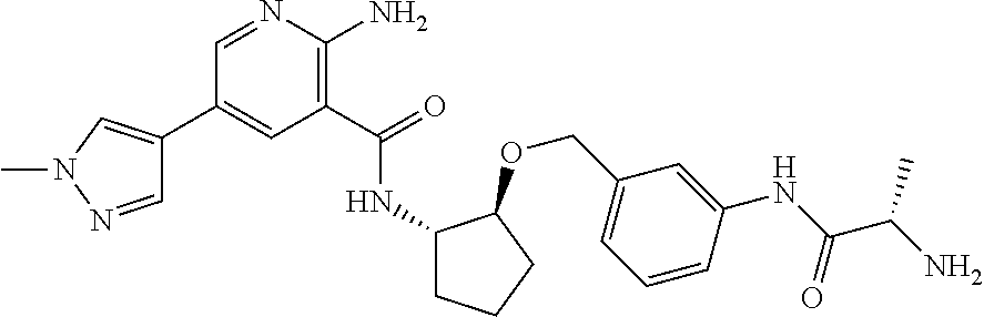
C1(C2=CN(C)N=C2)=CC(C(=O)NC2CCCC2OCC2=CC=CC(NC(C(N)C)=O)=C2)=C(N)N=C1
